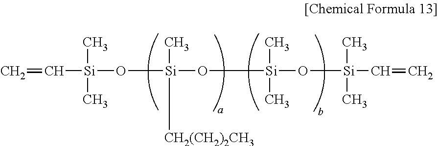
C([Si](O[Si](O[Si](O[Si](C=C)(C)C)(C)C)(C)[CH2(CH2)2CH3])(C)C)=C
